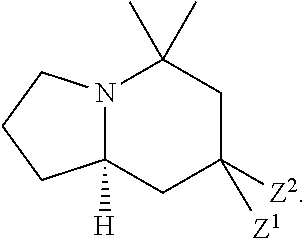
N12C([H])(CC([Z1])([Z2])CC1(C)C)CCC2
